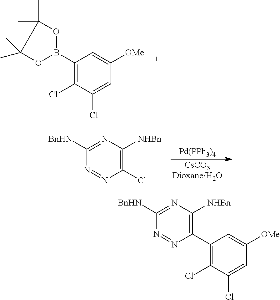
C1(B2OC(C)(C)C(C)(C)O2)=C(Cl)C(Cl)=CC([OMe])=C1.C1(Cl)=C([NHBn])N=C([BnHN])N=N1.[Pd(PPh3)4].[CsCO3Dioxane/H2O].C1(C2=C(Cl)C(Cl)=CC([OMe])=C2)=C([NHBn])N=C([BnHN])N=N1
